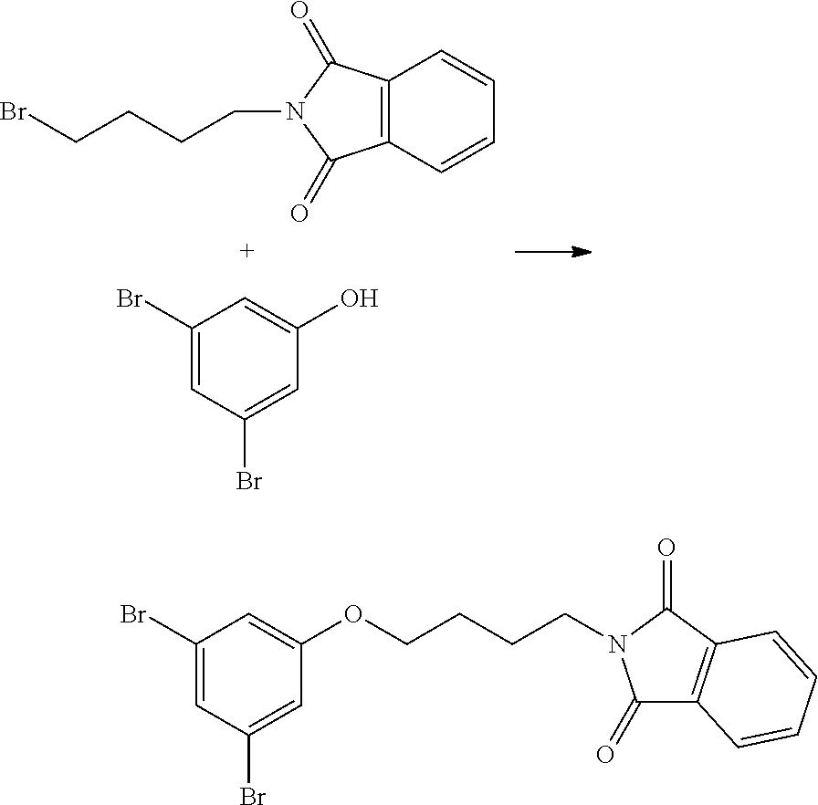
C12=C(C=CC=C1)C(=O)N(CCCCBr)C2=O.C1(Br)=CC(Br)=CC(O)=C1.C1(Br)=CC(Br)=CC(OCCCCN2C(=O)C3=C(C2=O)C=CC=C3)=C1
